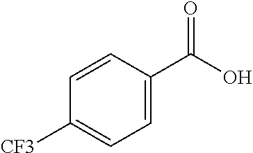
C1=C(C(O)=O)C=CC([CF3])=C1
